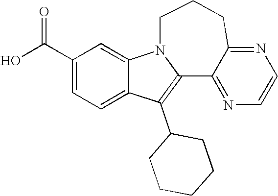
C1(C(O)=O)=CC=C2C(=C1)N1C(=C2C2CCCCC2)C2=NC=CN=C2CCC1
